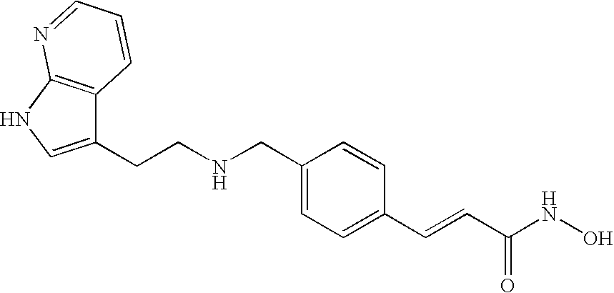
C1(CCNCC2=CC=C(C=CC(NO)=O)C=C2)=CNC2=C1C=CC=N2
